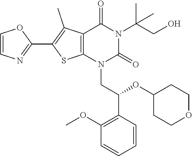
C12=C(N(CC(C3=C(OC)C=CC=C3)OC3CCOCC3)C(=O)N(C(CO)(C)C)C1=O)SC(C1=NC=CO1)=C2C
